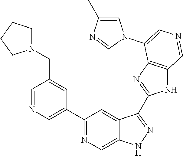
C1(C2=CN=CC(CN3CCCC3)=C2)=NC=C2C(=C1)C(C1=NC3=C(N1)C=NC=C3N1C=C(C)N=C1)=NN2
